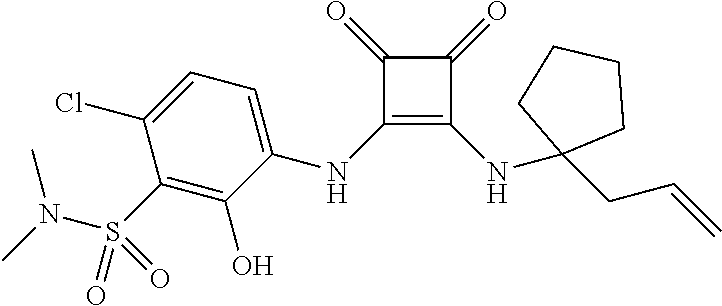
C1(=O)C(NC2=CC=C(Cl)C(S(N(C)C)(=O)=O)=C2O)=C(NC2(CC=C)CCCC2)C1=O
